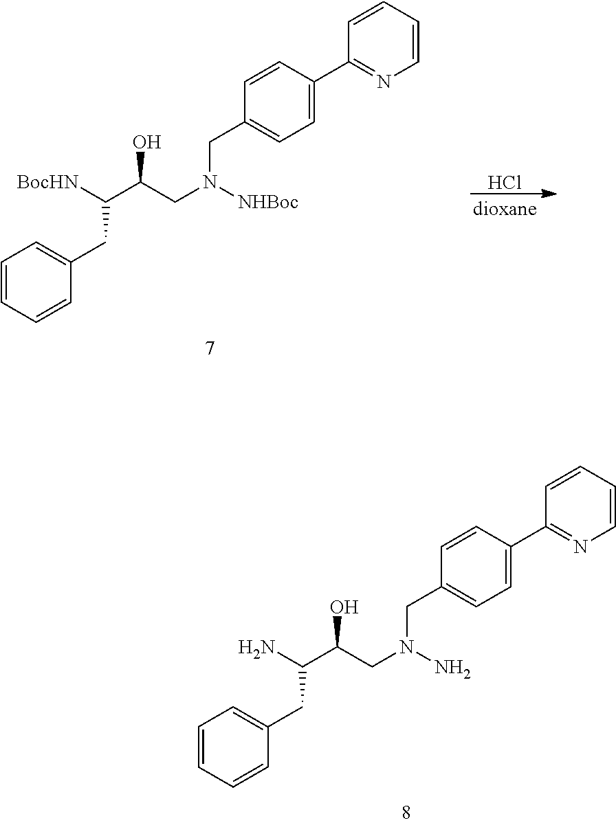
Cl.C1=CC=CC(CC([BocHN])C(CN([NHBoc])CC2=CC=C(C3=NC=CC=C3)C=C2)O)=C1.C1=CC=CC(CC(N)C(CN(N)CC2=CC=C(C3=NC=CC=C3)C=C2)O)=C1
